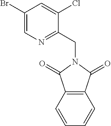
C1(Br)=CN=C(CN2C(=O)C3=C(C2=O)C=CC=C3)C(Cl)=C1
